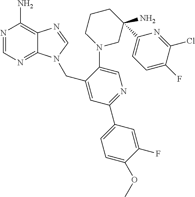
C1=NC(N)=C2C(=N1)N(CC1=CC(C3=CC=C(OC)C(F)=C3)=NC=C1N1CC(N)(C3=CC=C(F)C(Cl)=N3)CCC1)C=N2
